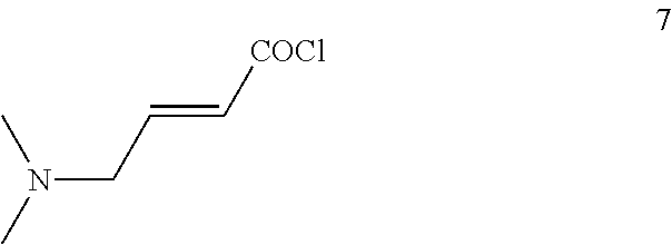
N(CC=C[COCl])(C)C
